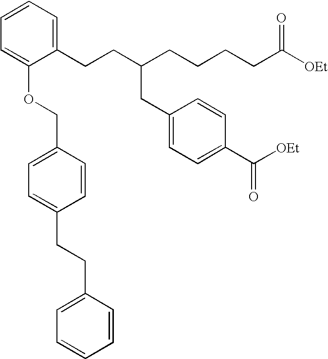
C1(CCC(CCCCC([OEt])=O)CC2=CC=C(C([OEt])=O)C=C2)=CC=CC=C1OCC1=CC=C(CCC2=CC=CC=C2)C=C1
